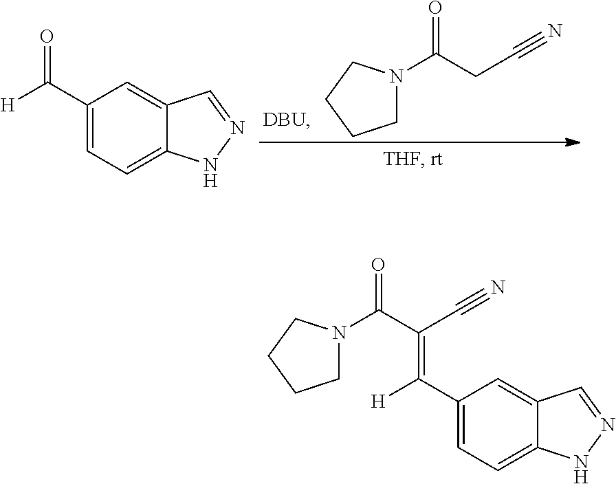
C1(C(=O)[H])=CC=C2C(=C1)C=NN2.C1N(C(CC#N)=O)CCC1.C1(C(=C(C#N)C(N2CCCC2)=O)[H])=CC=C2C(=C1)C=NN2
